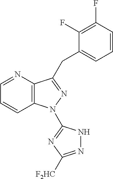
C12=C(N=CC=C1)C(CC1=CC=CC(F)=C1F)=NN2C1=NC([F2HC])=NN1
